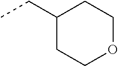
C(C1CCOCC1)C
